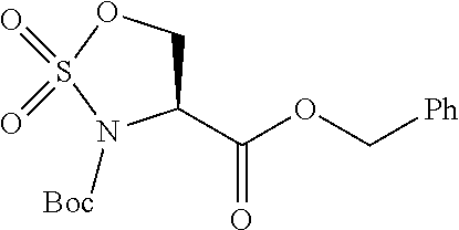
C1C(C(OC[Ph])=O)N([Boc])S(=O)(=O)O1
